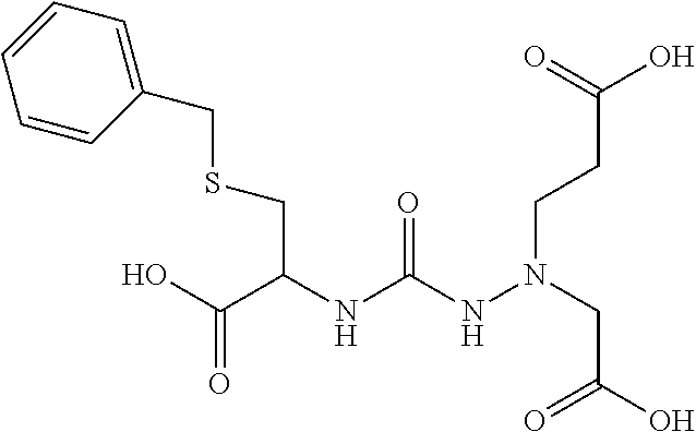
OC(C(NC(NN(CC(O)=O)CCC(O)=O)=O)CSCC1=CC=CC=C1)=O
